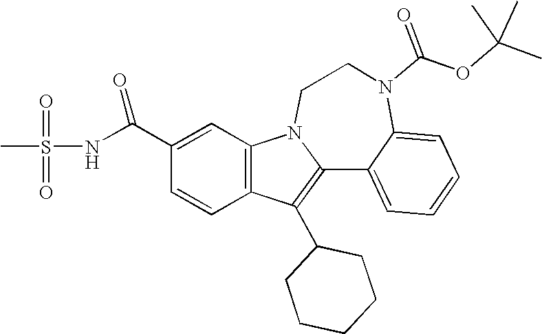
C1(C(NS(C)(=O)=O)=O)=CC2=C(C=C1)C(C1CCCCC1)=C1N2CCN(C(OC(C)(C)C)=O)C2=CC=CC=C12
